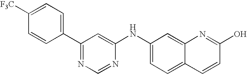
C1(NC2=CC(C3=CC=C([F3C])C=C3)=NC=N2)=CC=C2C(=C1)N=C(O)C=C2
